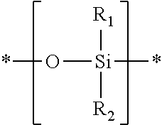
[Si]([R2])([R1])(*)O*
